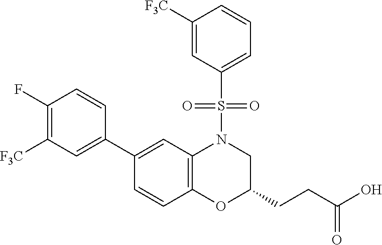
C1(C2=CC([F3C])=C(F)C=C2)=CC2=C(C=C1)OC(CCC(O)=O)CN2S(=O)(=O)C1=CC=CC([F3C])=C1
